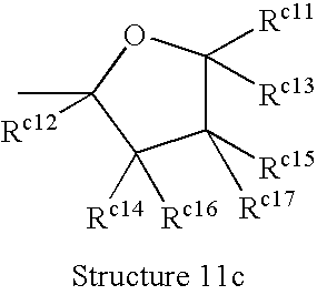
C1([Rc15])([Rc17])C([Rc11])([Rc13])OC(C)([Rc12])C1([Rc14])[Rc16]
